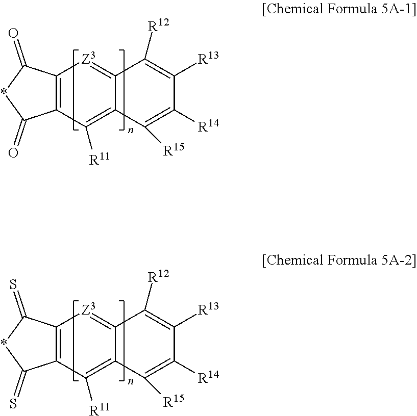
C12=C(C([R11])=C3C(=[Z3]1)C([R12])=C([R13])C([R14])=C3[R15])C(=O)*C2=O.C12=C(C([R11])=C3C(=[Z3]1)C([R12])=C([R13])C([R14])=C3[R15])C(=S)*C2=S
